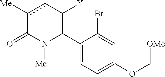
C1(C2=C([Y])cc([Me])C(=O)N2[Me])=CC=C(OC[OMe])C=C1Br
